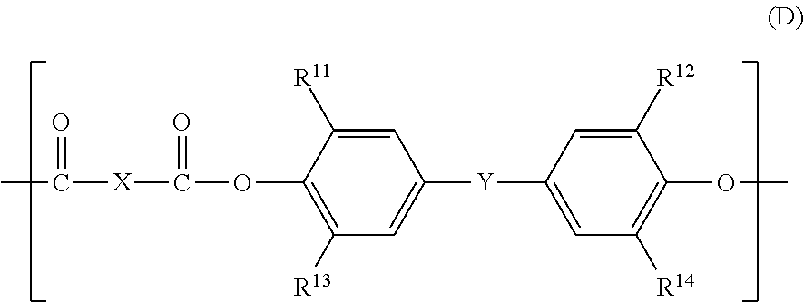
CC(=O)[X]C(=O)OC1=C([R13])C=C([Y]C2=CC([R14])=C(OC)C([R12])=C2)C=C1[R11]
